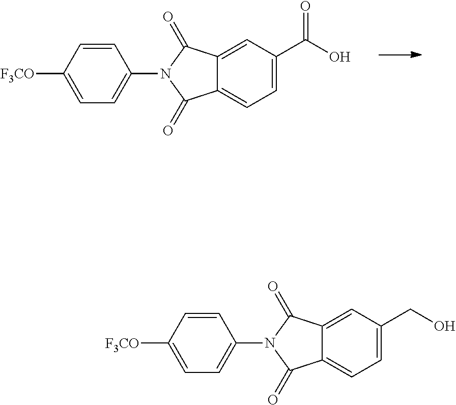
C1=CC([F3CO])=CC=C1N1C(=O)C2=CC(C(O)=O)=CC=C2C1=O.C1=CC([F3CO])=CC=C1N1C(=O)C2=CC(CO)=CC=C2C1=O
